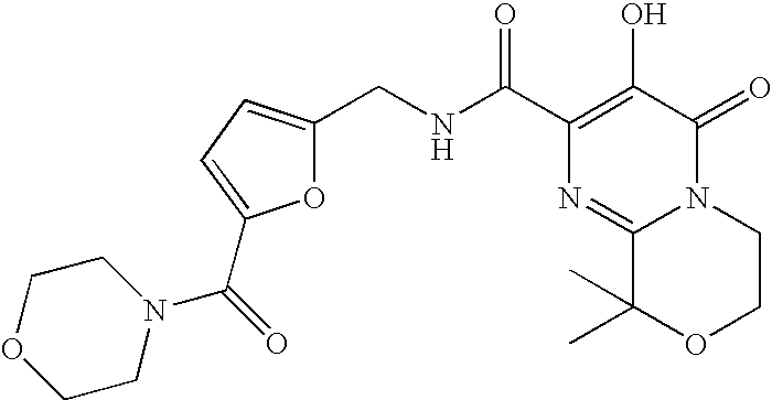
C1(C(NCC2=CC=C(C(=O)N3CCOCC3)O2)=O)=C(O)C(=O)N2C(=N1)C(C)(C)OCC2
